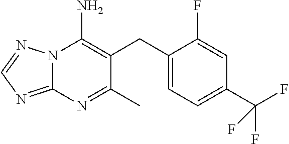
N12C(=NC=N1)N=C(C)C(CC1=CC=C(C(F)(F)F)C=C1F)=C2N
